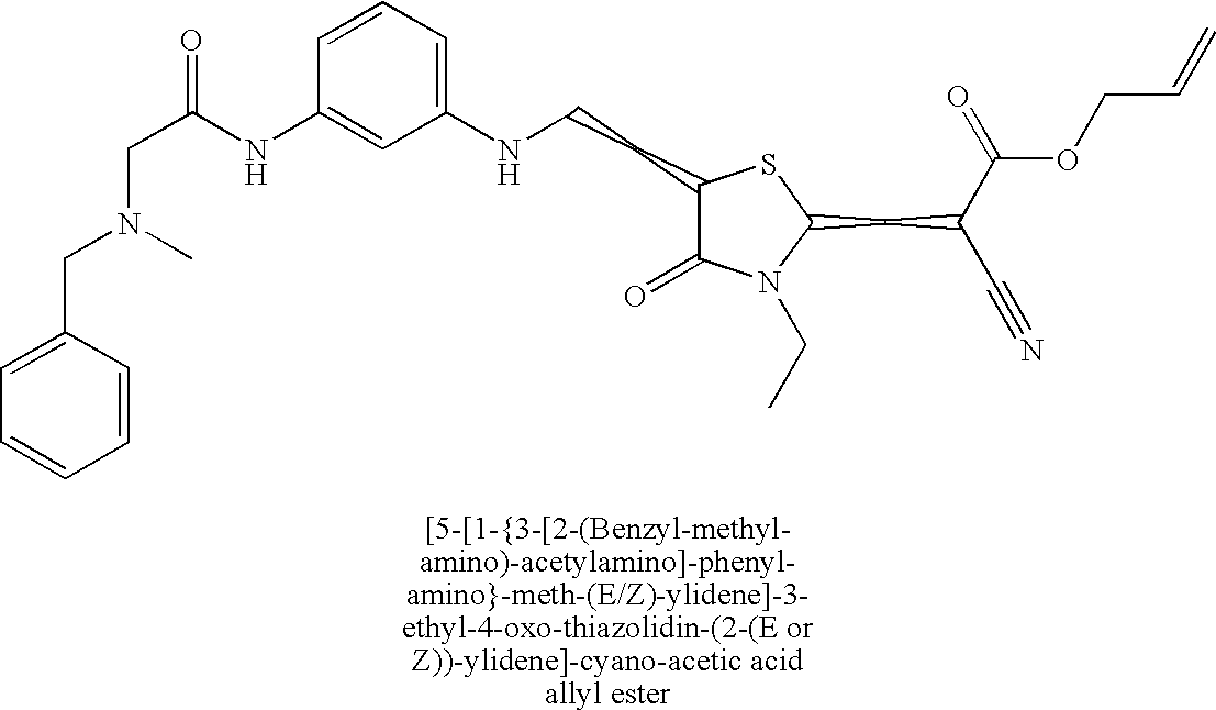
C1(CCNC2=CC=CC(NC(CN(CC3=CC=CC=C3)C)=O)=C2)C(=O)N(CC)C(CC(C(=O)OCC=C)C#N)S1
